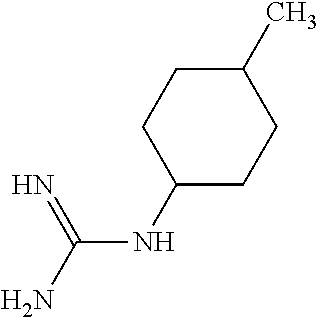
C(NC1CCC(C)CC1)(N)=N
